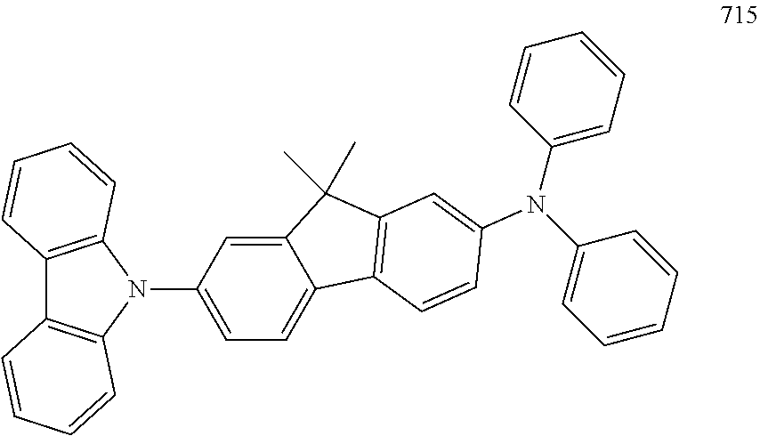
N1(C2=CC=C3C(=C2)C(C)(C)C2=C3C=CC(N(C3=CC=CC=C3)C3=CC=CC=C3)=C2)C2=C(C3=C1C=CC=C3)C=CC=C2
